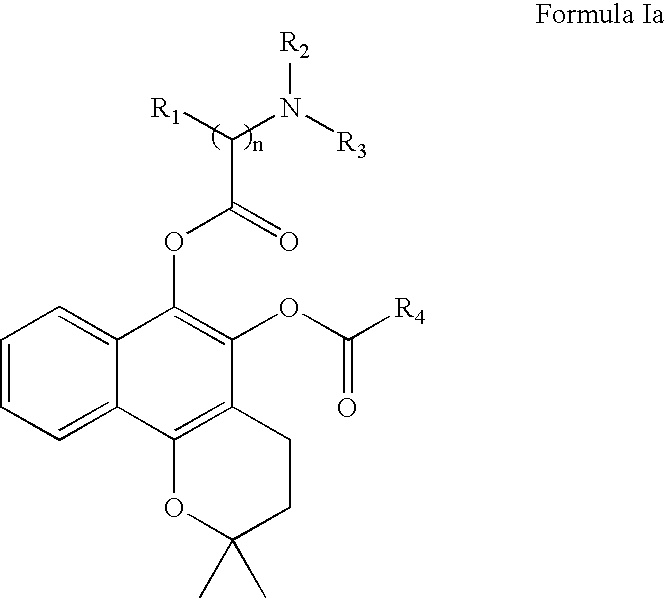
C1=CC=C2C(=C1)C(OC(C([R1])N([R3])[R2])=O)=C(OC([R4])=O)C1=C2OC(C)(C)CC1
